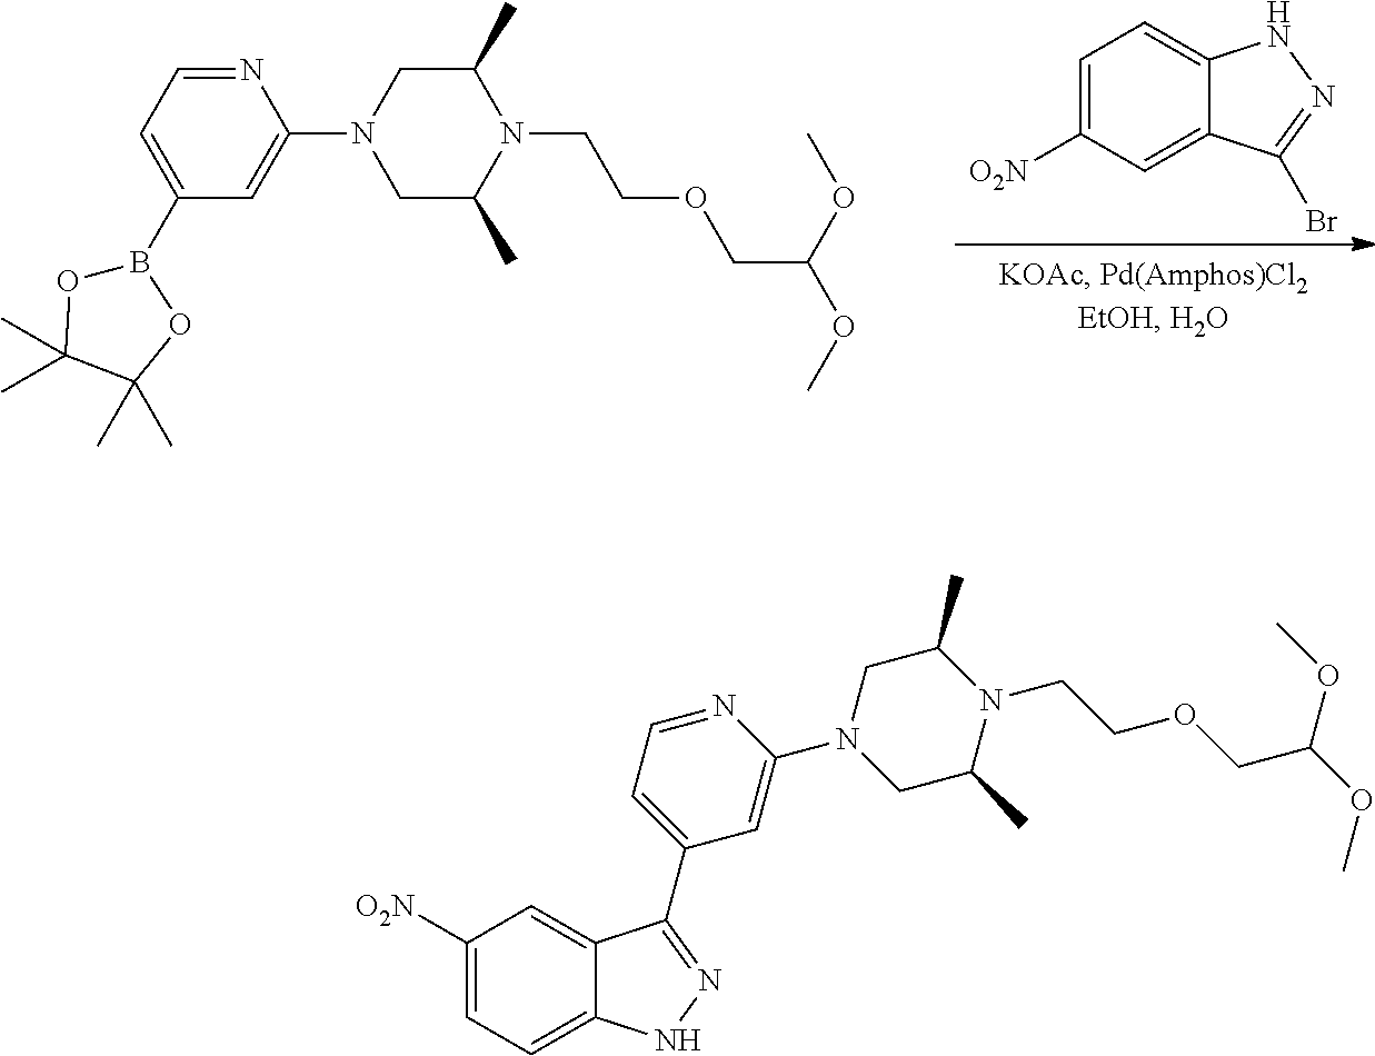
N1=CC=C(B2OC(C)(C)C(C)(C)O2)C=C1N1CC(C)N(CCOCC(OC)OC)C(C)C1.C1=C([O2N])C=C2C(=C1)NN=C2Br.N1=CC=C(C2=NNC3=CC=C([O2N])C=C32)C=C1N1CC(C)N(CCOCC(OC)OC)C(C)C1
